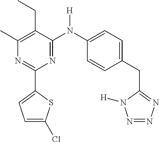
C1(C2=CC=C(Cl)S2)=NC(C)=C(CC)C(N(C2=CC=C(CC3=NN=NN3[H])C=C2)[H])=N1
